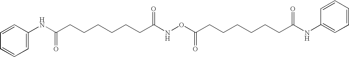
C1=CC(NC(CCCCCCC(NOC(CCCCCCC(NC2=CC=CC=C2)=O)=O)=O)=O)=CC=C1
